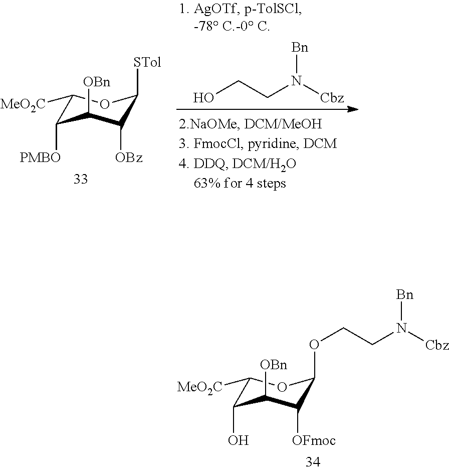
OCCN([Cbz])[Bn].C1([MeO2C])C([PMBO])C([OBn])C([OBz])C([STol])O1.C1([MeO2C])C(O)C([OBn])C([OFmoc])C(OCCN([Cbz])[Bn])O1
